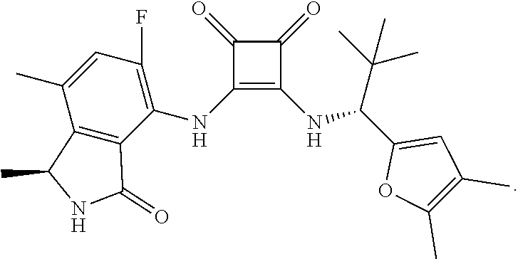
C1(=O)C(NC2=C(F)C=C(C)C3=C2C(=O)NC3C)=C(NC(C(C)(C)C)C2=CC(C)=C(C)O2)C1=O
